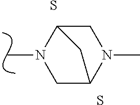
S.S.C1C2CC(CN2C)N1C
